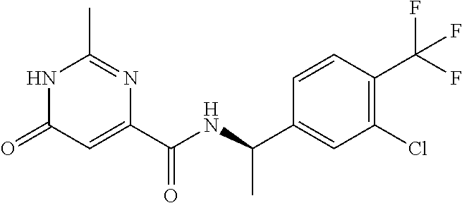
C1(C)=NC(C(NC(C2=CC(Cl)=C(C(F)(F)F)C=C2)C)=O)=CC(=O)N1
